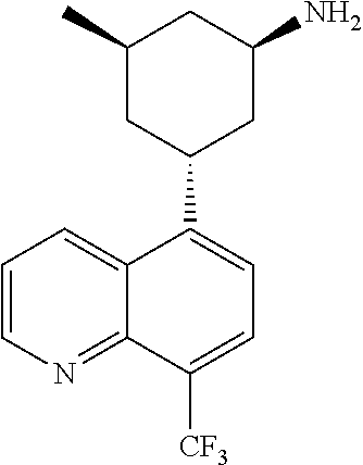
C1(C2CC(N)CC(C)C2)=CC=C([CF3])C2=NC=CC=C12
